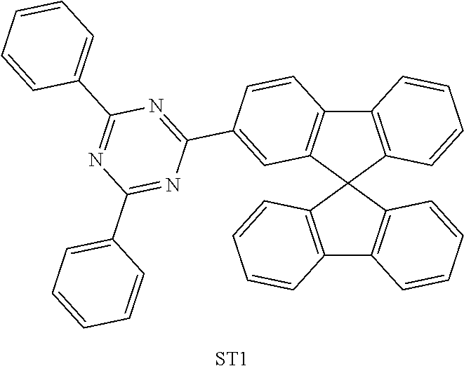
C12=C(C3(C4=C1C=CC(C1=NC(C5=CC=CC=C5)=NC(C5=CC=CC=C5)=N1)=C4)C1=C(C4=C3C=CC=C4)C=CC=C1)C=CC=C2.[ST1]
